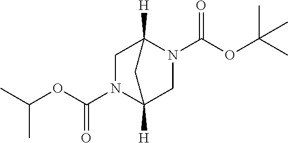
O=C(N1C2([H])CN(C(OC(C)C)=O)C([H])(C1)C2)OC(C)(C)C
